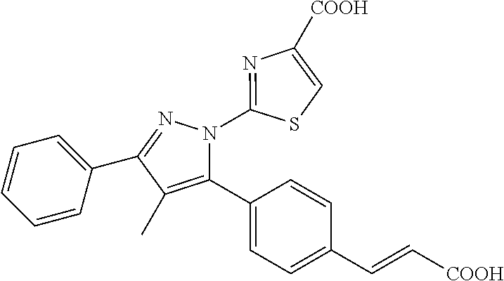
C1=CC=C(C2=NN(C3=NC([COOH])=CS3)C(C3=CC=C(C=C[COOH])C=C3)=C2C)C=C1
